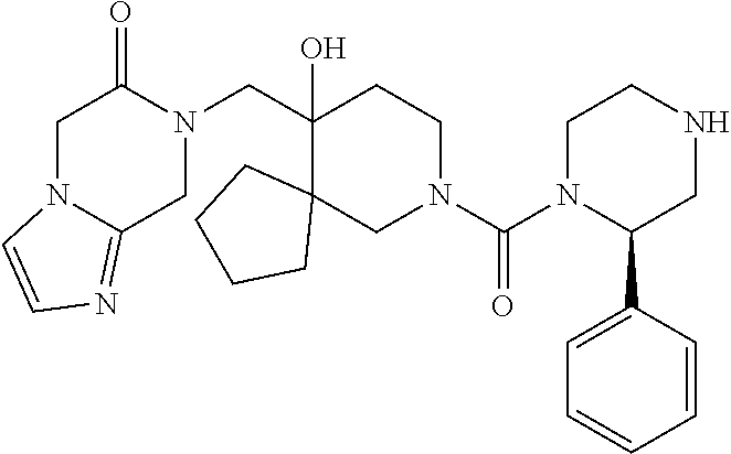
N12CC(=O)N(CC3(O)C4(CN(C(N5C(C6=CC=CC=C6)CNCC5)=O)CC3)CCCC4)CC1=NC=C2
